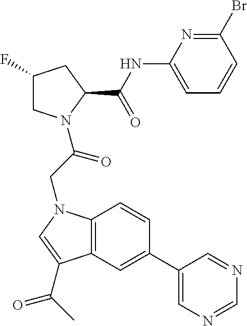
BrC1=NC(NC(C2CC(F)CN2C(=O)CN2C3=C(C=C(C4=CN=CN=C4)C=C3)C(C(=O)C)=C2)=O)=CC=C1
